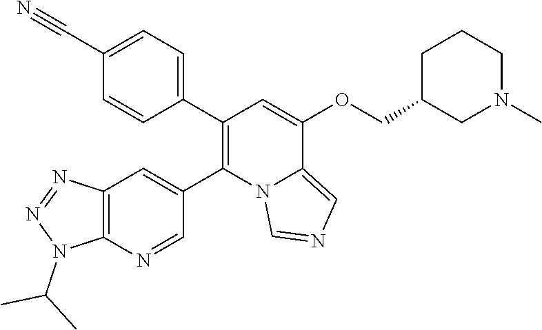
C1=C(C#N)C=CC(C2=C(C3=CC4=C(N=C3)N(C(C)C)N=N4)N3C(=CN=C3)C(OCC3CN(C)CCC3)=C2)=C1
